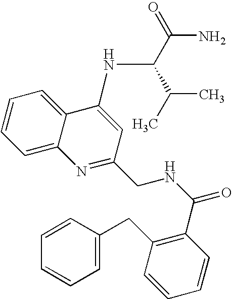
C1=CC=C2C(=C1)C(NC(C(N)=O)C(C)C)=CC(CNC(=O)C1=C(CC3=CC=CC=C3)C=CC=C1)=N2
